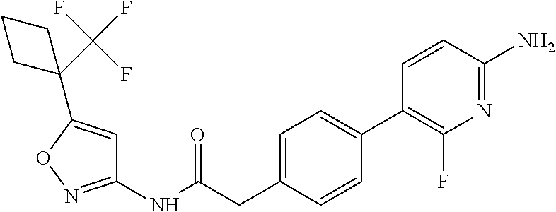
C1(NC(=O)CC2=CC=C(C3=C(F)N=C(N)C=C3)C=C2)=NOC(C2(C(F)(F)F)CCC2)=C1
